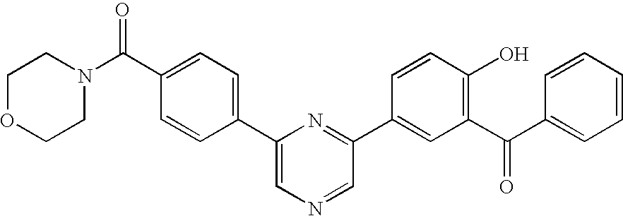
C1OCCN(C(C2=CC=C(C3=CN=CC(C4=CC(C(C5=CC=CC=C5)=O)=C(O)C=C4)=N3)C=C2)=O)C1
